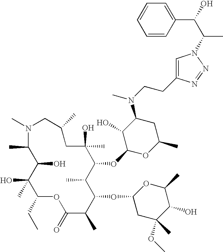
N1(C)C(C)C(O)C(O)(C)C(CC)OC(=O)C(C)C(OC2CC(OC)(C)C(O)C(C)O2)C(C)C(OC2OC(C)CC(N(CCC3=CN(C(C(O)C4=CC=CC=C4)C)N=N3)C)C2O)C(O)(C)CC(C)C1
